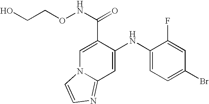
C1(NC2=CC3=NC=CN3C=C2C(NOCCO)=O)=CC=C(Br)C=C1F
